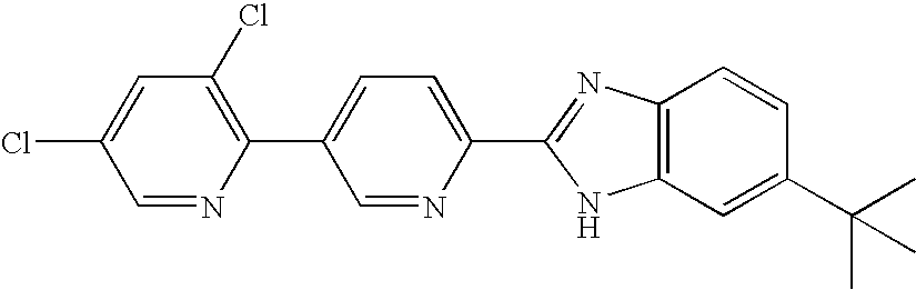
C1=NC(C2=CC=C(C3=NC4=C(C=C(C(C)(C)C)C=C4)N3)N=C2)=C(Cl)C=C1Cl
